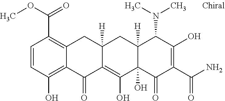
C1=CC(O)=C2C(=C1C(OC)=O)CC1([H])C(=C(O)C3(O)C([H])(C1)C(N(C)C)C(O)=C(C(N)=O)C3=O)C2=O
